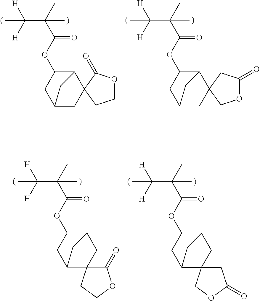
C(C(C)(C(OC1CC2CC3(C1C2)CCOC3=O)=O)C)([H])([H])C.C(C(C)(C(OC1CC2CC3(C1C2)COC(=O)C3)=O)C)([H])([H])C.C(C(C)(C(OC1CC2CC1CC21C(=O)OCC1)=O)C)([H])([H])C.C(C(C)(C(OC1CC2CC1CC21CC(=O)OC1)=O)C)([H])([H])C
